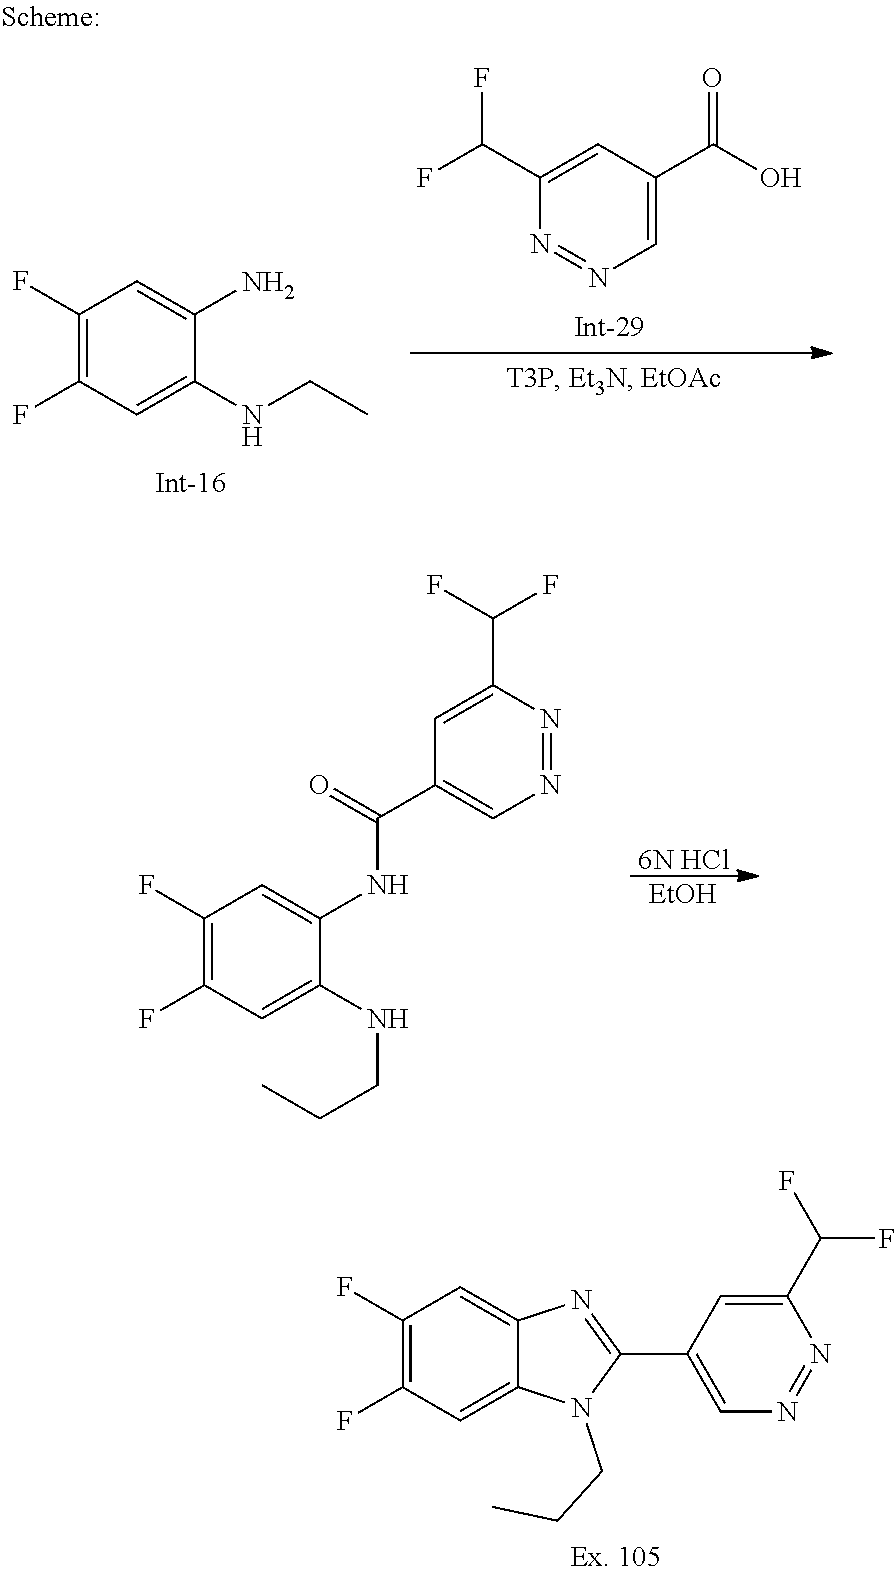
C1(F)=C(F)C=C(NCCC)C(NC(C2=CN=NC(C(F)F)=C2)=O)=C1.[6N HCl].[EtOH].C1(C(F)F)=CC(C(O)=O)=CN=N1.C1(F)=C(F)C=C(NCC)C(N)=C1.C1(F)=C(F)C=C2C(=C1)N=C(C1=CN=NC(C(F)F)=C1)N2CCC
